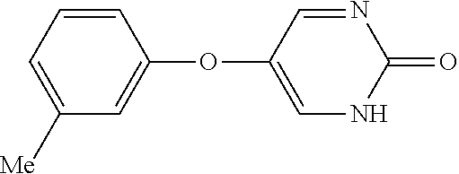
C1(OC2=CNC(=O)N=C2)=CC([Me])=CC=C1
